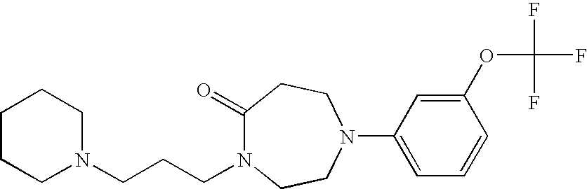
C1(=O)N(CCCN2CCCCC2)CCN(C2=CC=CC(OC(F)(F)F)=C2)CC1
